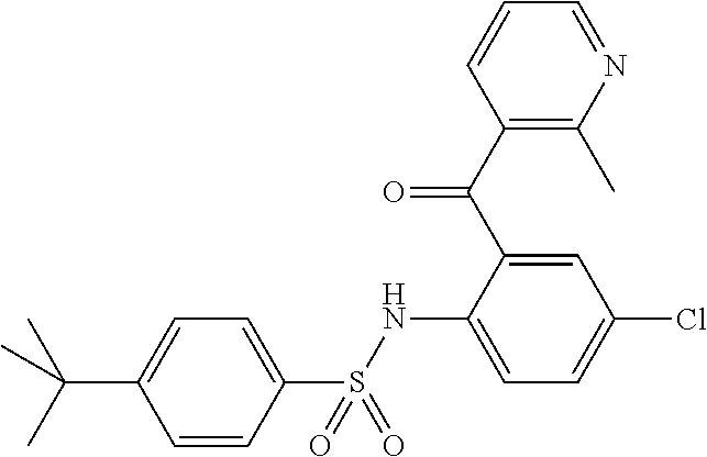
C1(C(C2=CC(Cl)=CC=C2NS(C2=CC=C(C(C)(C)C)C=C2)(=O)=O)=O)=C(C)N=CC=C1
